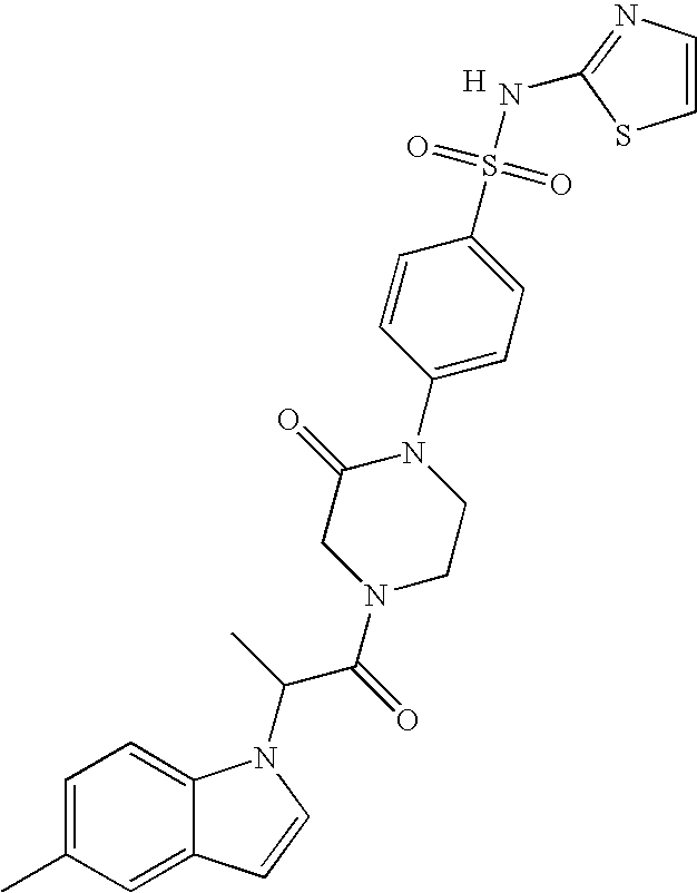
C1=C(C)C=C2C(=C1)N(C(C(N1CCN(C3=CC=C(S(=O)(=O)NC4=NC=CS4)C=C3)C(=O)C1)=O)C)C=C2.[H]
